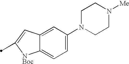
C12=CC(N3CCN([Me])CC3)=CC=C1[NBoc]C(C)=C2
